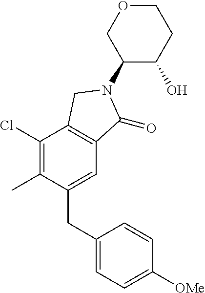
C1(N2C(=O)C3=C(C(Cl)=C(C)C(CC4=CC=C([OMe])C=C4)=C3)C2)C(O)CCOC1
